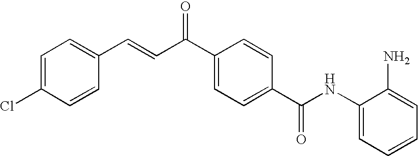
C(=CC(C1=CC=C(C(NC2=CC=CC=C2N)=O)C=C1)=O)C1=CC=C(Cl)C=C1
